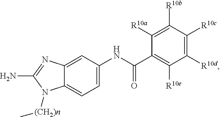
O=C(NC1=CC=C2C(=C1)N=C(N)N2[(CH2)n]C)C1=C([R10e])C([R10d])=C([R10c])C([R10b])=C1[R10a]
